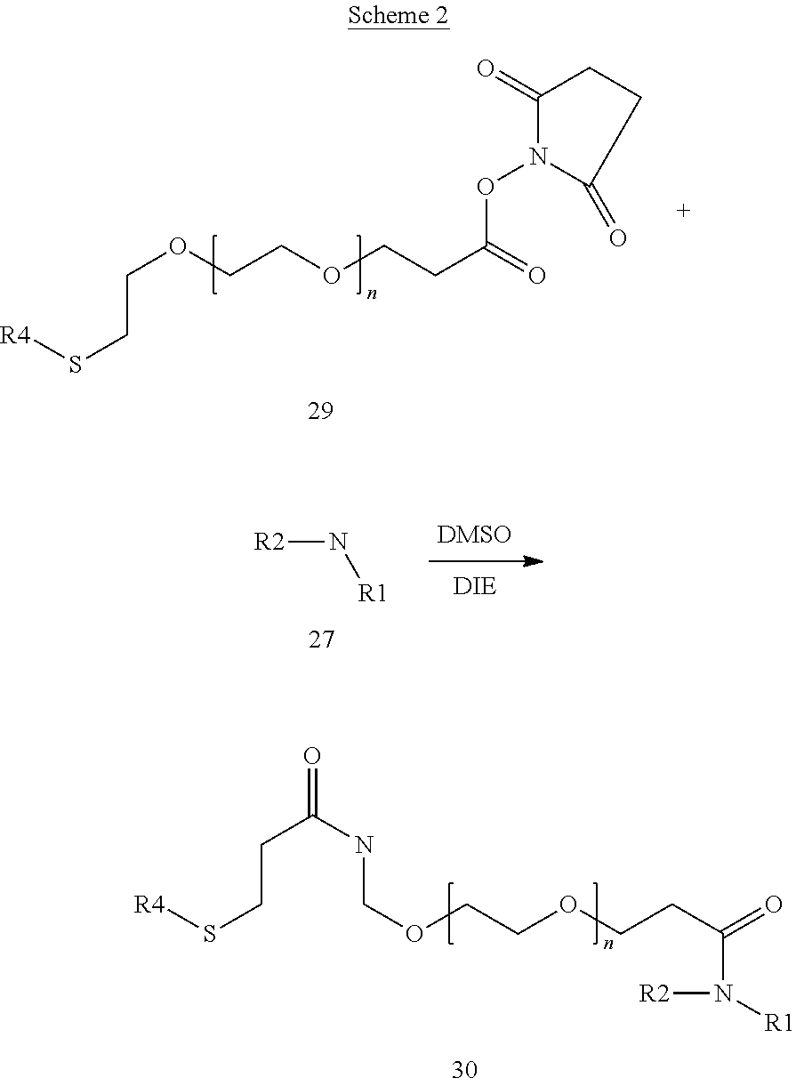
[R4]SCCOCCOCCC(=O)ON1C(=O)CCC1=O.[R2]N[R1].S(CCC(=O)NCOCCOCCC(=O)N([R2])[R1])[R4]
